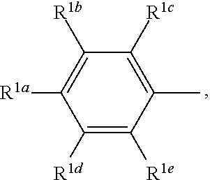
C1([R1c])=C(C)C([R1e])=C([R1d])C([R1a])=C1[R1b]
